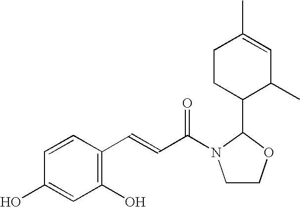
C1(O)=C(C=CC(N2CCOC2C2C(C)C=C(C)CC2)=O)C=CC(O)=C1
